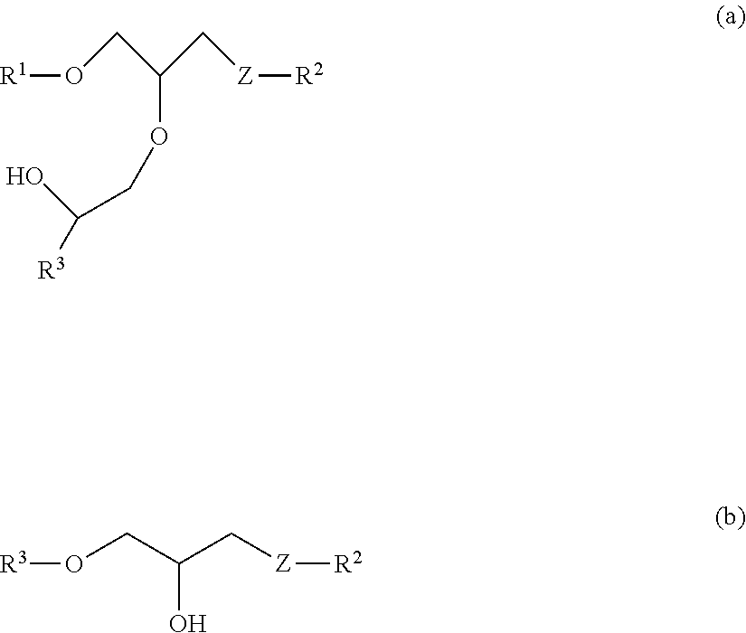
[R1]OCC(C[Z][R2])OCC(O)[R3].[R3]OCC(C[Z][R2])O
